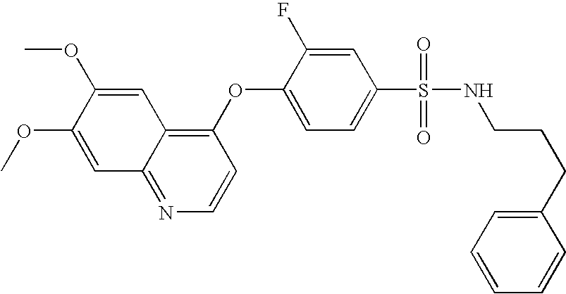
C1(OC2=CC=C(S(=O)(NCCCC3=CC=CC=C3)=O)C=C2F)=C2C(=NC=C1)C=C(OC)C(OC)=C2
